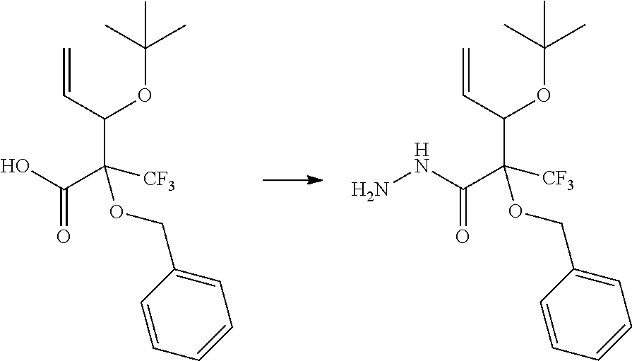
OC(C([CF3])(C(C=C)OC(C)(C)C)OCC1=CC=CC=C1)=O.N(C(C([CF3])(C(C=C)OC(C)(C)C)OCC1=CC=CC=C1)=O)N
